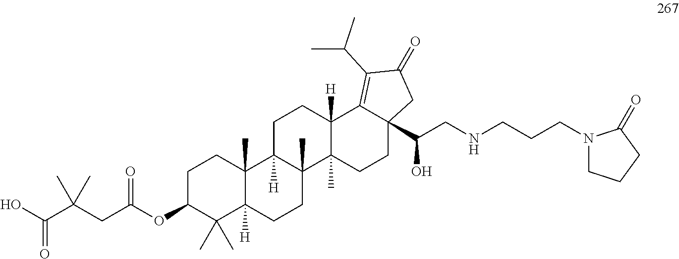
C1C(OC(CC(C(O)=O)(C)C)=O)C(C)(C)C2([H])C(C)(C1)C1([H])C(C)(CC2)C2(C)C([H])(CC1)C1=C(C(C)C)C(=O)CC1(C(CNCCCN1CCCC1=O)O)CC2
